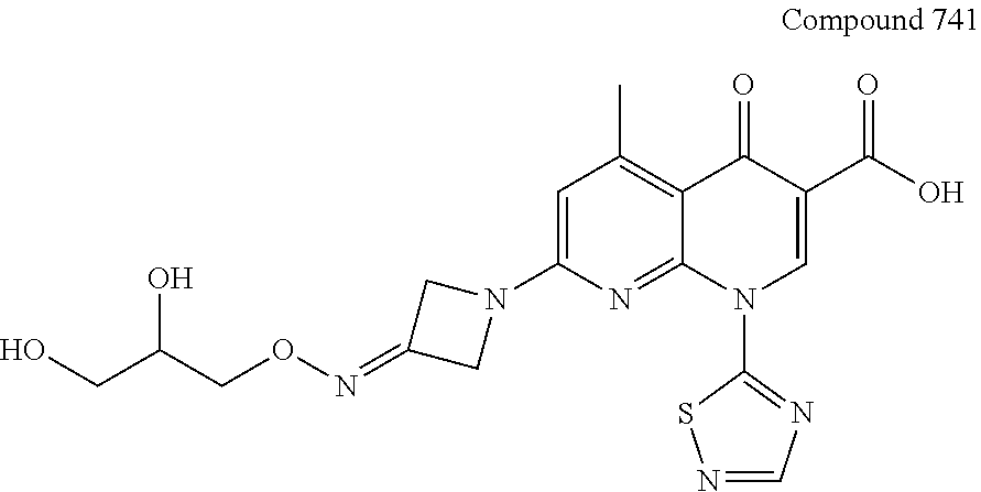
C(CON=C1CN(C2=CC(C)=C3C(=N2)N(C2=NC=NS2)C=C(C(O)=O)C3=O)C1)(O)CO
